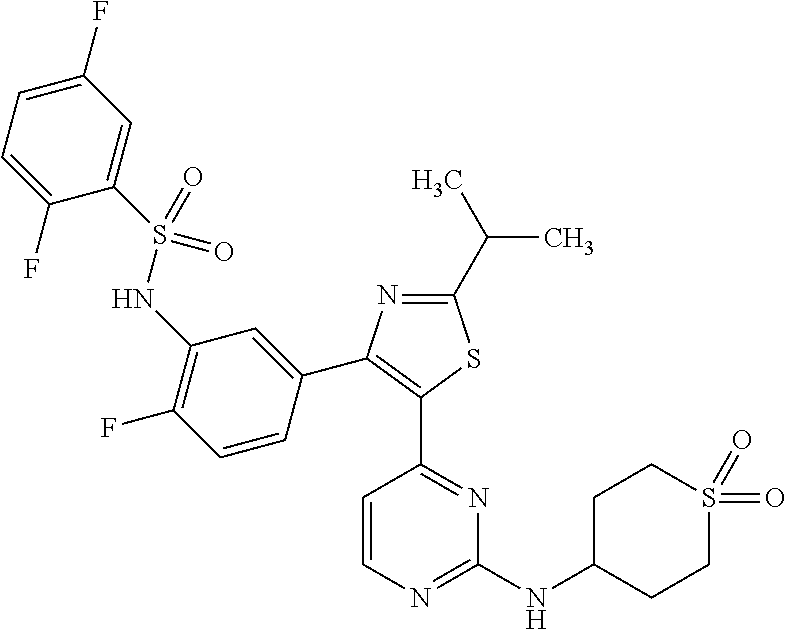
N1=C(C(C)C)SC(C2=NC(NC3CCS(=O)(=O)CC3)=NC=C2)=C1C1=CC(NS(C2=CC(F)=CC=C2F)(=O)=O)=C(F)C=C1
